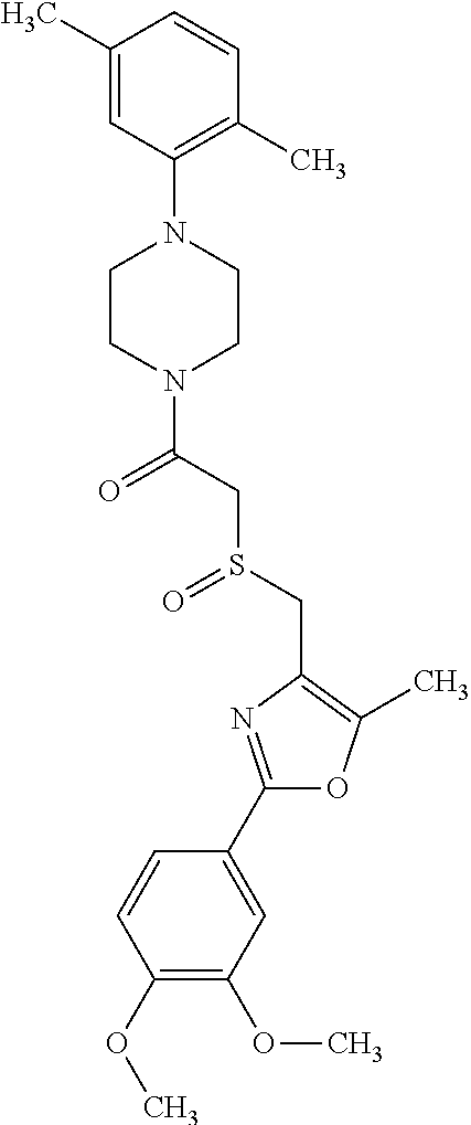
C1(C2=NC(CS(=O)CC(=O)N3CCN(C4=C(C)C=CC(C)=C4)CC3)=C(C)O2)=CC(OC)=C(OC)C=C1
